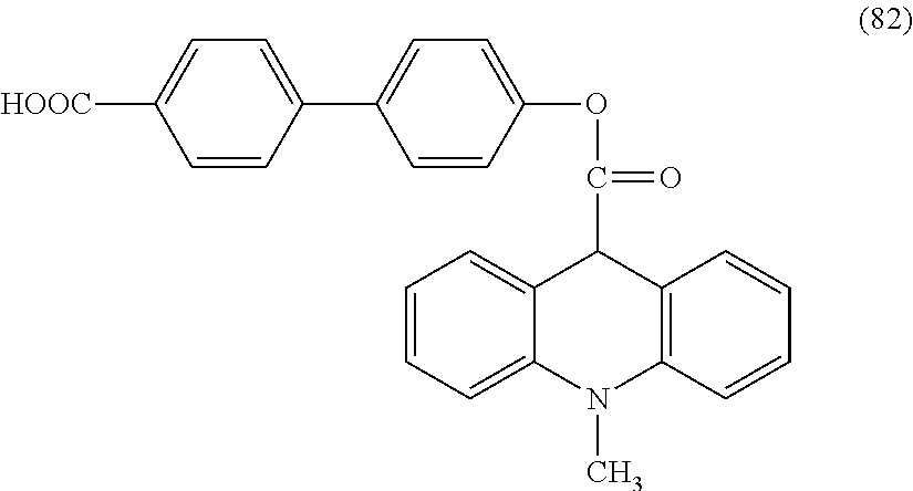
C1=CC=C2C(=C1)C(C(OC1=CC=C(C3=CC=C([HOOC])C=C3)C=C1)=O)C1=C(N2C)C=CC=C1
